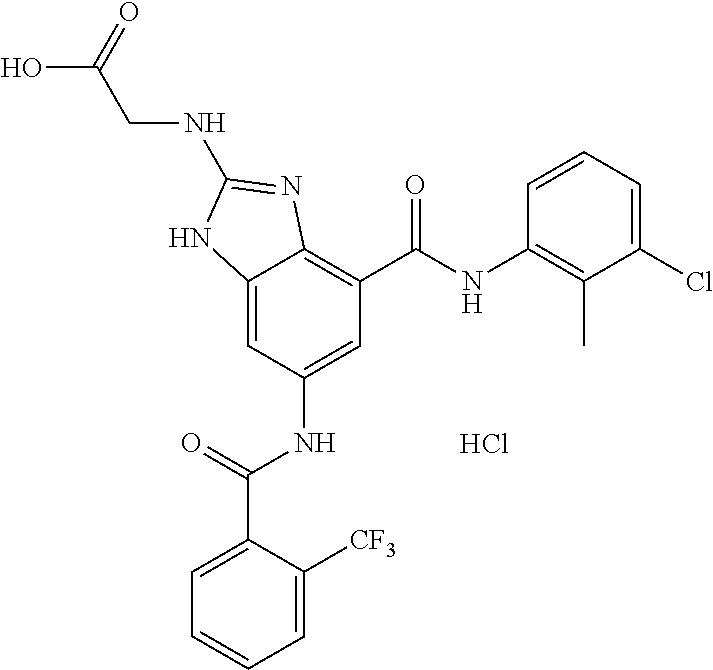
Cl.C12=CC(NC(C3=CC=CC=C3[CF3])=O)=CC(C(NC3=C(C)C(Cl)=CC=C3)=O)=C1N=C(NCC(O)=O)N2
